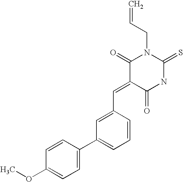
C=CCN1C(=O)C(=CC2=CC(C3=CC=C(OC)C=C3)=CC=C2)C(=O)NC1=S
